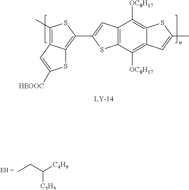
C12=C(C([OC8H17])=C3C(=C1[OC8H17])SC(C)=C3)SC(C1=C3C(=C(C)S1)C=C([HEOOC])S3)=C2.CCC([C4H9])[C2H5]
